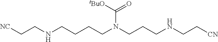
C(CNCCCCN(CCCNCC[CN])C(=O)[tBuO])[NC]
